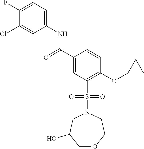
C1(F)=CC=C(NC(C2=CC(S(=O)(=O)N3CC(O)COCC3)=C(OC3CC3)C=C2)=O)C=C1Cl
